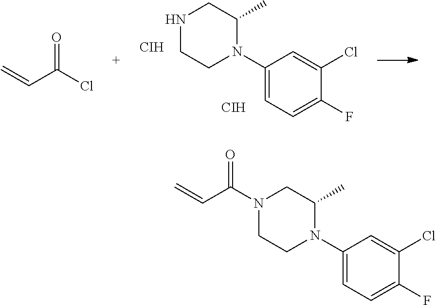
N1CCN(C2=CC=C(F)C(Cl)=C2)C(C)C1.[CIH].[CIH].C=CC(Cl)=O.N1(C(C=C)=O)CCN(C2=CC=C(F)C(Cl)=C2)C(C)C1
